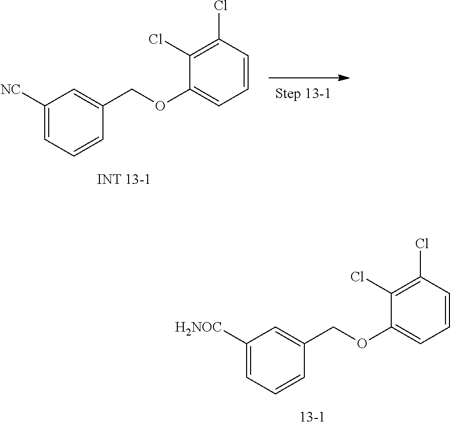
C1([NC])=CC=CC(COC2=CC=CC(Cl)=C2Cl)=C1.C1([H2NOC])=CC=CC(COC2=CC=CC(Cl)=C2Cl)=C1
